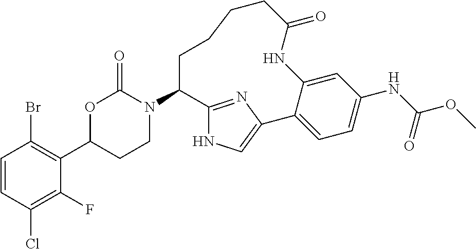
C1=CC(Cl)=C(F)C(C2CCN(C3C4=NC(=CN4)C4=CC=C(NC(OC)=O)C=C4NC(=O)CCCC3)C(=O)O2)=C1Br
